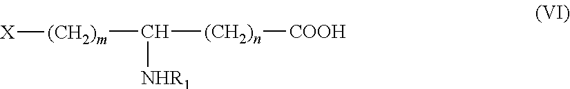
[(CH2)m](C([NHR1])[(CH2)n][COOH])[X]
